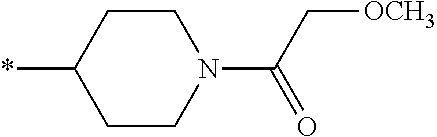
C1CC(*)CCN1C(=O)C[OCH3]
